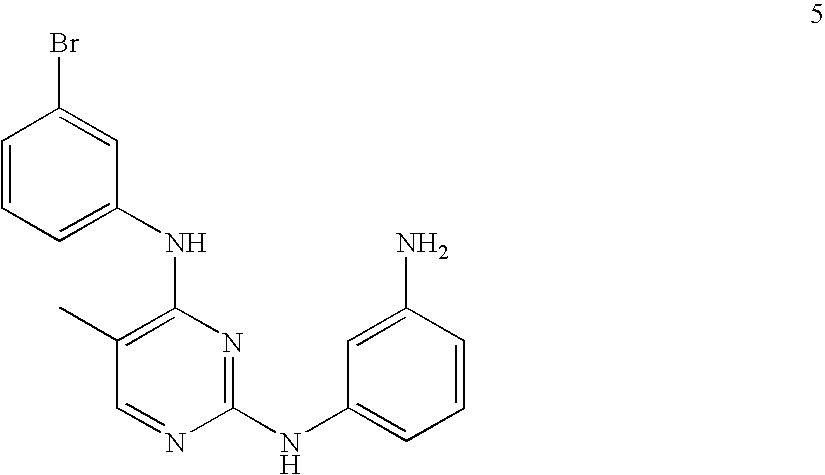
C1(NC2=CC=CC(N)=C2)=NC(NC2=CC=CC(Br)=C2)=C(C)C=N1
